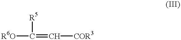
[R6O]C(=C[COR3])[R5]
